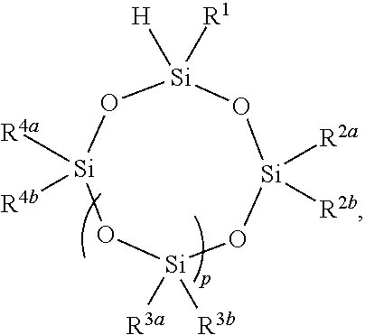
O1[Si]([R4a])([R4b])O[Si]([R3a])([R3b])O[Si]([R2a])([R2b])O[Si]1([R1])[H]
